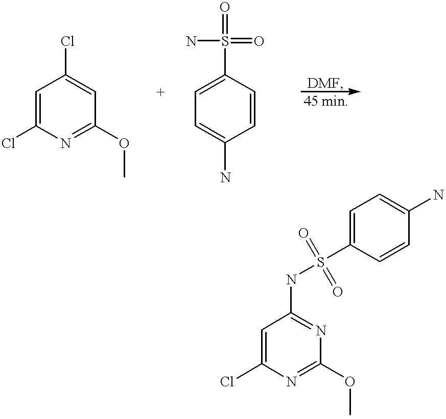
C1(OC)=NC(Cl)=CC(Cl)=C1.C1(OC)=NC(Cl)=CC(NS(C2=CC=C(N)C=C2)(=O)=O)=N1.C1=CC(S(N)(=O)=O)=CC=C1N
